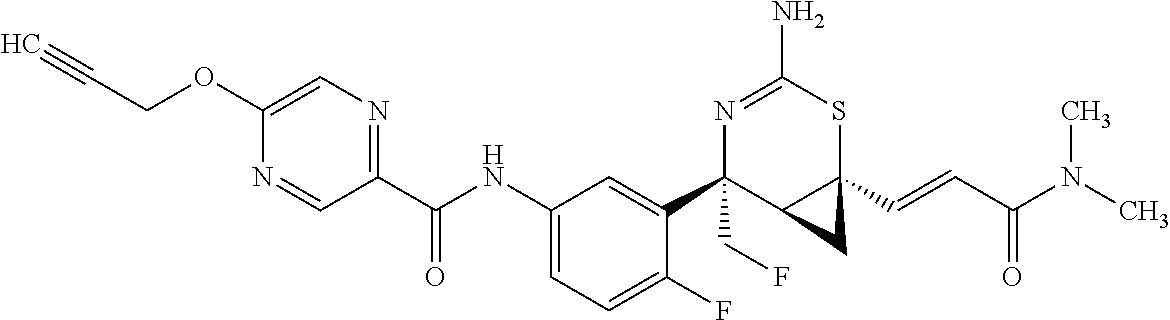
N1=C(N)SC2(C=CC(N(C)C)=O)C(C1(C1=CC(NC(C3=NC=C(OCC#C)N=C3)=O)=CC=C1F)CF)C2
